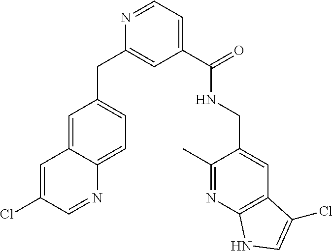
C1(C(NCC2=CC3=C(N=C2C)NC=C3Cl)=O)=CC=NC(CC2=CC=C3C(=C2)C=C(Cl)C=N3)=C1
